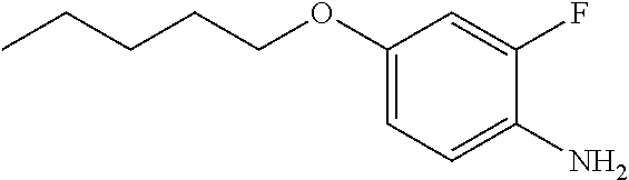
C1(OCCCCC)=CC=C(N)C(F)=C1
